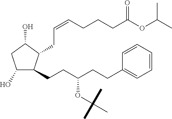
C1(O)C(CCC(CCC2=CC=CC=C2)OC(C)(C)C)C(CC=CCCCC(OC(C)C)=O)C(O)C1
